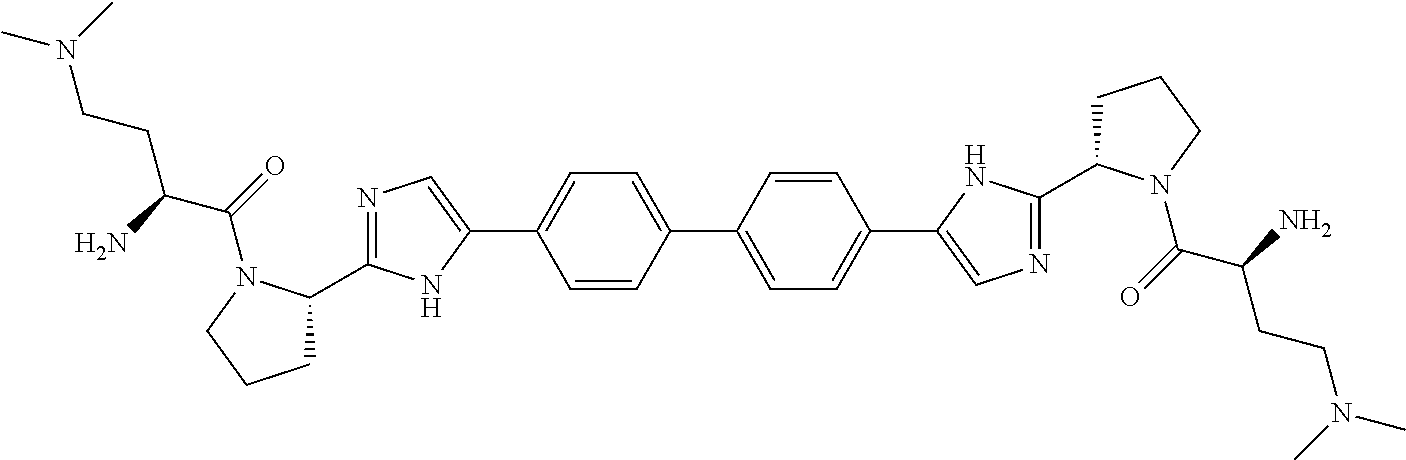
C1(C2CCCN2C(=O)C(CCN(C)C)N)=NC=C(C2=CC=C(C3=CC=C(C4=CN=C(C5CCCN5C(=O)C(CCN(C)C)N)N4)C=C3)C=C2)N1
